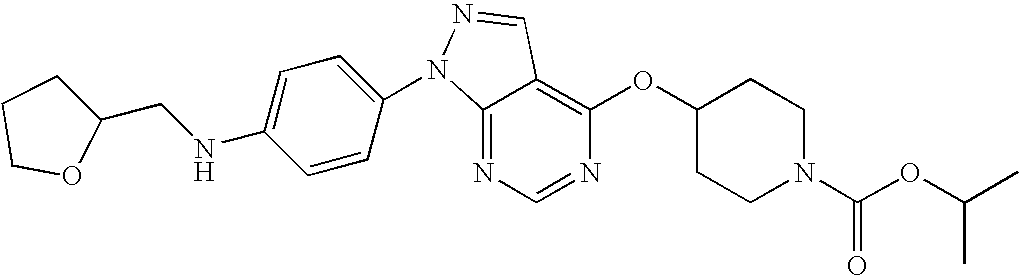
C12=NC=NC(OC3CCN(C(OC(C)C)=O)CC3)=C1C=NN2C1=CC=C(NCC2CCCO2)C=C1
